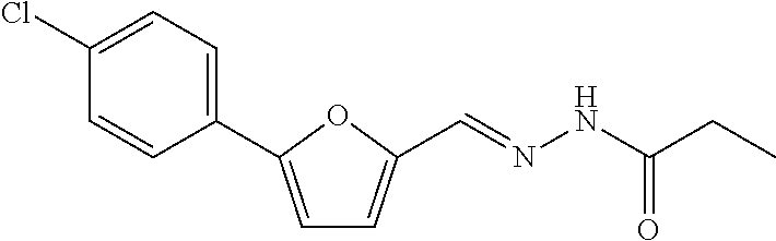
C1(Cl)=CC=C(C2=CC=C(C=NNC(CC)=O)O2)C=C1
